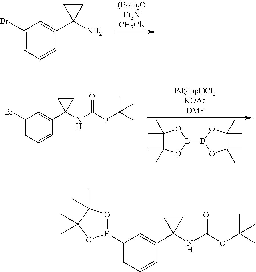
C1(Br)=CC=CC(C2(N)CC2)=C1.C1(Br)=CC=CC(C2(NC(OC(C)(C)C)=O)CC2)=C1.C1(C)(C)OB(B2OC(C)(C)C(C)(C)O2)OC1(C)C.C1(B2OC(C)(C)C(C)(C)O2)=CC=CC(C2(NC(OC(C)(C)C)=O)CC2)=C1
